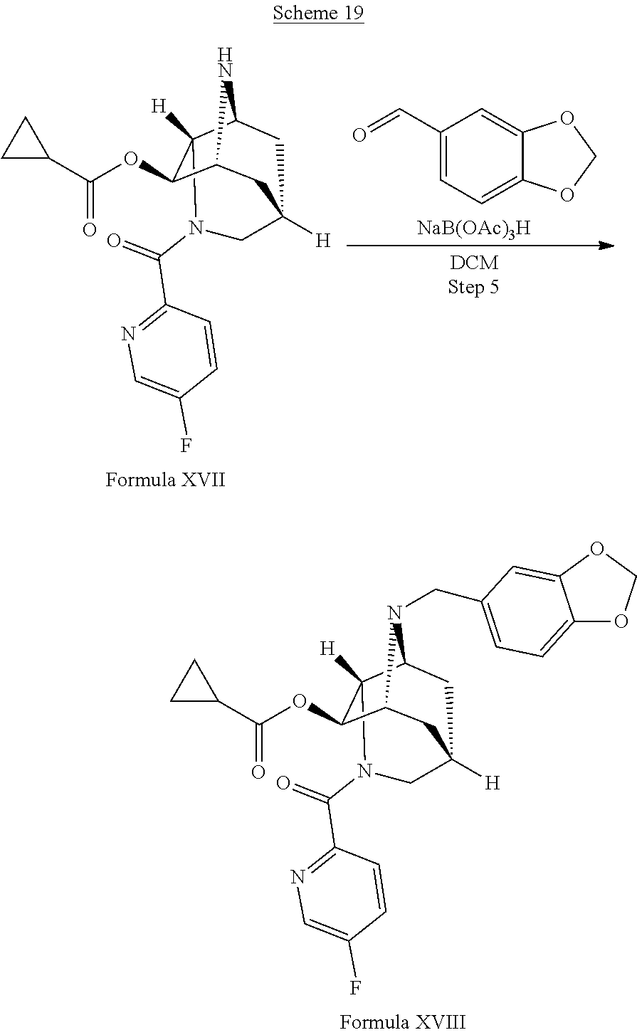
C12C(OC(C3CC3)=O)C3([H])C(N1CC1=CC=C4OCOC4=C1)CC([H])(C2)CN3C(=O)C1=NC=C(F)C=C1.C12C(OC(C3CC3)=O)C3([H])C(N1)CC([H])(C2)CN3C(=O)C1=NC=C(F)C=C1.C1(C=O)=CC=C2C(=C1)OCO2.[NaB(OAc)3H]
